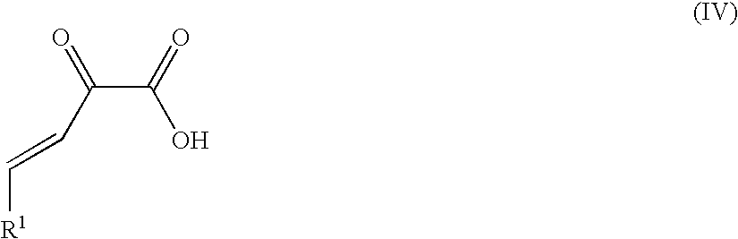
C(C(=O)O)(C=C[R1])=O
